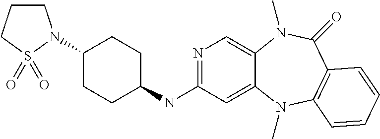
N1=C(NC2CCC(N3CCCS3(=O)=O)CC2)C=C2C(=C1)N(C)C(=O)C1=C(N2C)C=CC=C1
